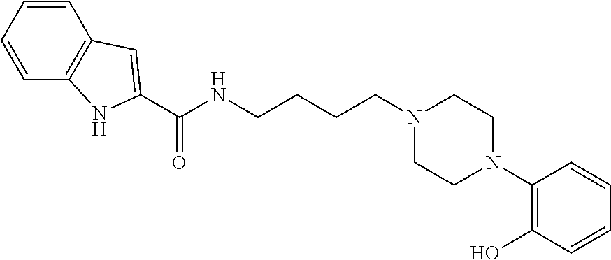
C1=CC=CC2=C1NC(C(NCCCCN1CCN(C3=C(O)C=CC=C3)CC1)=O)=C2
